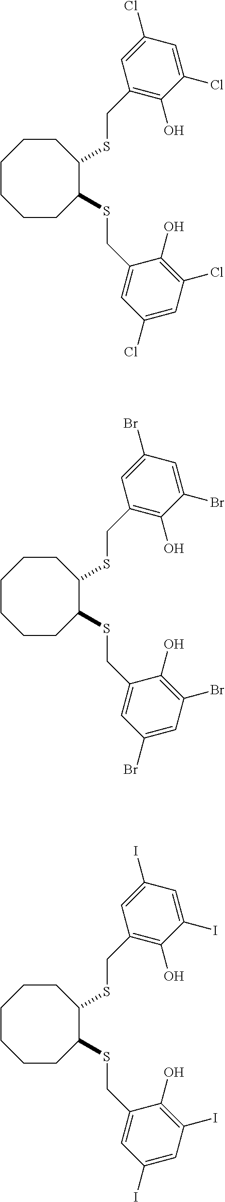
C1(SCC2=CC(Cl)=CC(Cl)=C2O)C(SCC2=C(O)C(Cl)=CC(Cl)=C2)CCCCCC1.C1(SCC2=CC(I)=CC(I)=C2O)C(SCC2=C(O)C(I)=CC(I)=C2)CCCCCC1.C1(SCC2=CC(Br)=CC(Br)=C2O)C(SCC2=C(O)C(Br)=CC(Br)=C2)CCCCCC1
